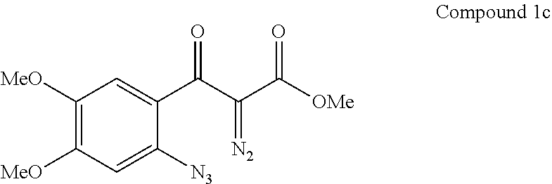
C1([MeO])=C([MeO])C=C([N3])C(C(C(C([OMe])=O)=[N2])=O)=C1
